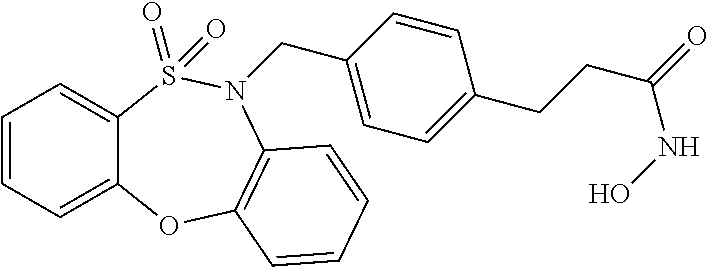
C1=CC=C2C(=C1)S(=O)(=O)N(CC1=CC=C(CCC(NO)=O)C=C1)C1=C(O2)C=CC=C1
